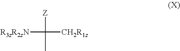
[Z]C([CH2R1z])([R3zR2zN])C
